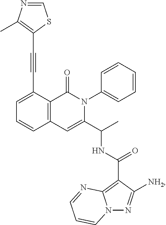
C1=C(C#CC2=C(C)N=CS2)C2=C(C=C1)C=C(C(C)NC(C1=C3N(N=C1[NH2])C=CC=N3)=O)N(C1=CC=CC=C1)C2=O
